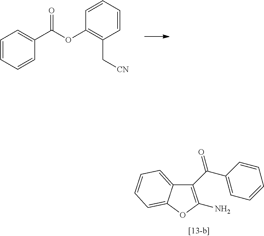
C1(C(C2=CC=CC=C2)=O)=C(N)OC2=CC=CC=C12.C1=CC=CC(C(OC2=C(C[CN])C=CC=C2)=O)=C1
